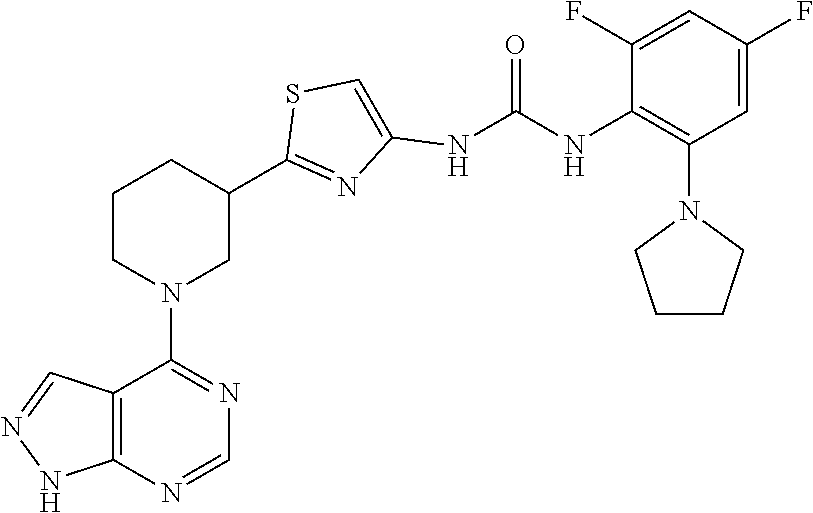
C12=C(N=CN=C1N1CC(C3=NC(NC(NC4=C(N5CCCC5)C=C(F)C=C4F)=O)=CS3)CCC1)NN=C2
